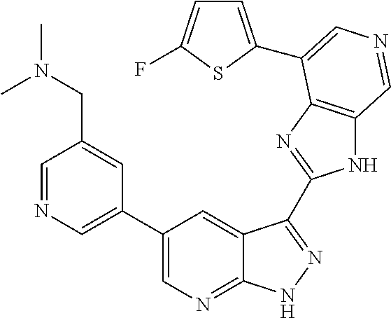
C1(C2=CN=CC(CN(C)C)=C2)=CN=C2C(=C1)C(C1=NC3=C(N1)C=NC=C3C1=CC=C(F)S1)=NN2
